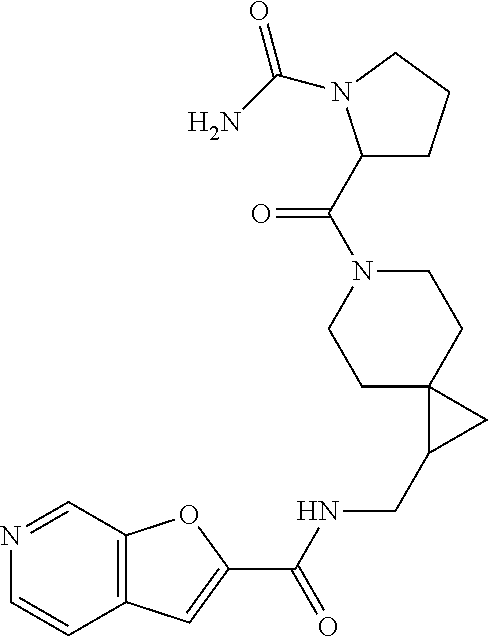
C12=C(C=NC=C1)OC(C(NCC1CC13CCN(C(C1CCCN1C(N)=O)=O)CC3)=O)=C2
